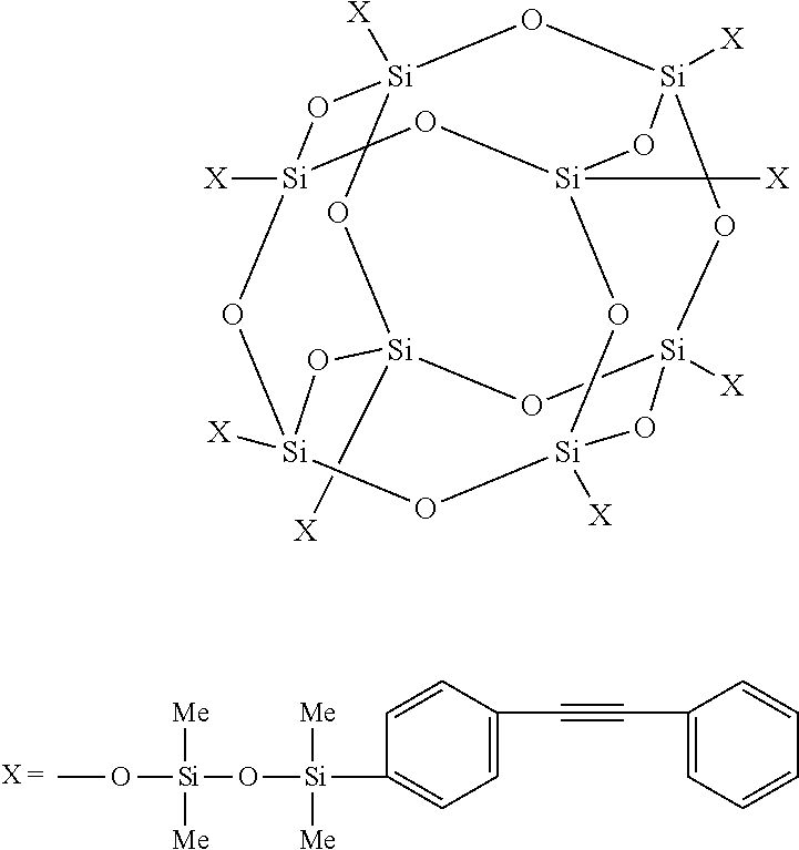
CO[Si]([Me])([Me])O[Si](C1=CC=C(C#CC2=CC=CC=C2)C=C1)([Me])[Me].O1[Si]2([X])O[Si]3([X])O[Si]4([X])O[Si]1([X])O[Si]1([X])O[Si]([X])(O[Si]([X])(O[Si]([X])(O1)O4)O3)O2
